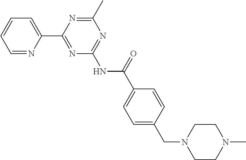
C1=NC(C2=NC(NC(=O)C3=CC=C(CN4CCN(C)CC4)C=C3)=NC(C)=N2)=CC=C1
